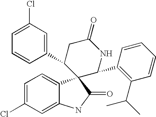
C1(C2CC(=O)NC(C3=C(C(C)C)C=CC=C3)C23C2=CC=C(Cl)C=C2NC3=O)=CC(Cl)=CC=C1
